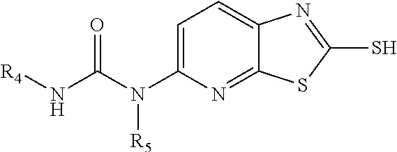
C1=C(N(C(N[R4])=O)[R5])N=C2C(=C1)N=C(S)S2
